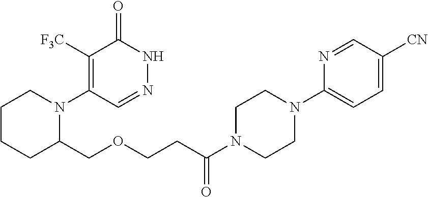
C1([F3C])=C(N2CCCCC2COCCC(N2CCN(C3=CC=C([CN])C=N3)CC2)=O)C=NNC1=O
